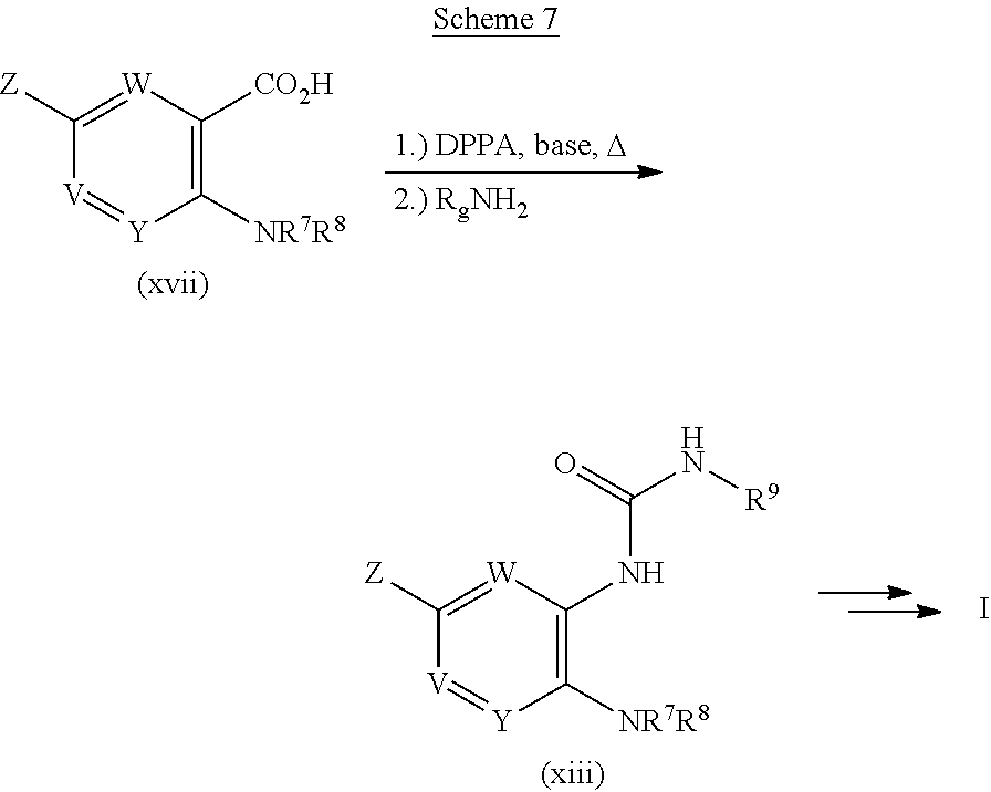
[W]1=C([Z])[V]=[Y]C([NR7R8])=C1[CO2H].I.[W]1=C([Z])[V]=[Y]C([NR7R8])=C1NC(N[R9])=O
